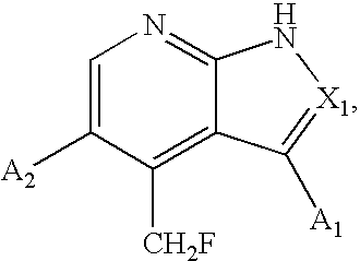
C1=C([A2])C([CH2F])=C2C(=N1)N[X1]=C2[A1]
